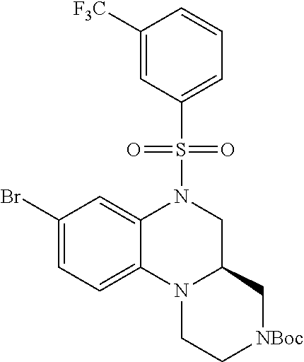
C1([F3C])=CC(S(=O)(=O)N2C3=CC(Br)=CC=C3N3C(C2)C[NBoc]CC3)=CC=C1
